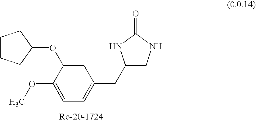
C1=C(OC2CCCC2)C(OC)=CC=C1CC1CNC(=O)N1
